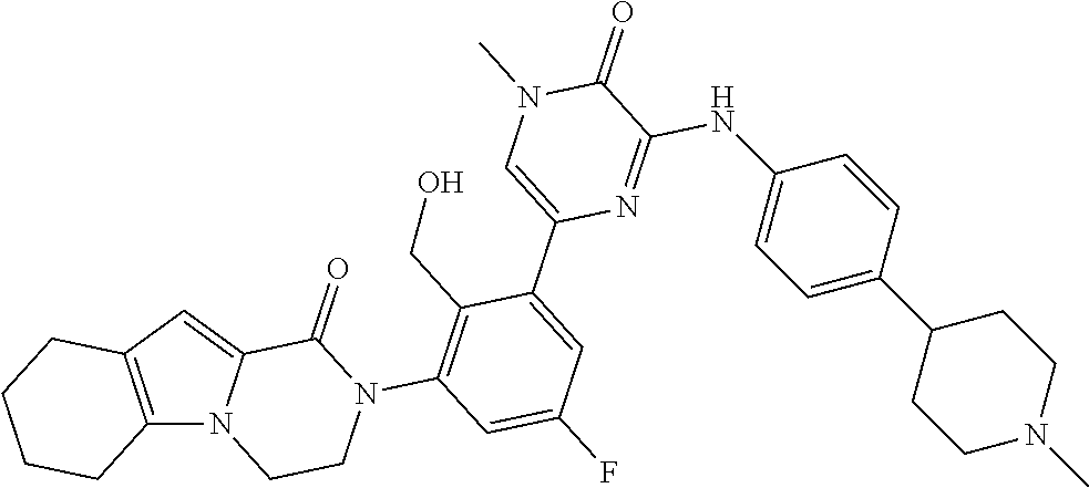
C12=C(C=C3N1CCN(C1=C(CO)C(C4=CN(C)C(=O)C(NC5=CC=C(C6CCN(C)CC6)C=C5)=N4)=CC(F)=C1)C3=O)CCCC2
